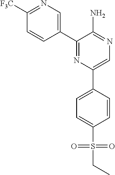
C1([F3C])=NC=C(C2=NC(C3=CC=C(S(=O)(=O)CC)C=C3)=CN=C2N)C=C1
